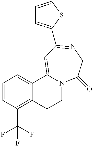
C1C2=C(C(F)(F)F)C=CC=C2C2=CC(C3=CC=CS3)=NCC(=O)N2C1
